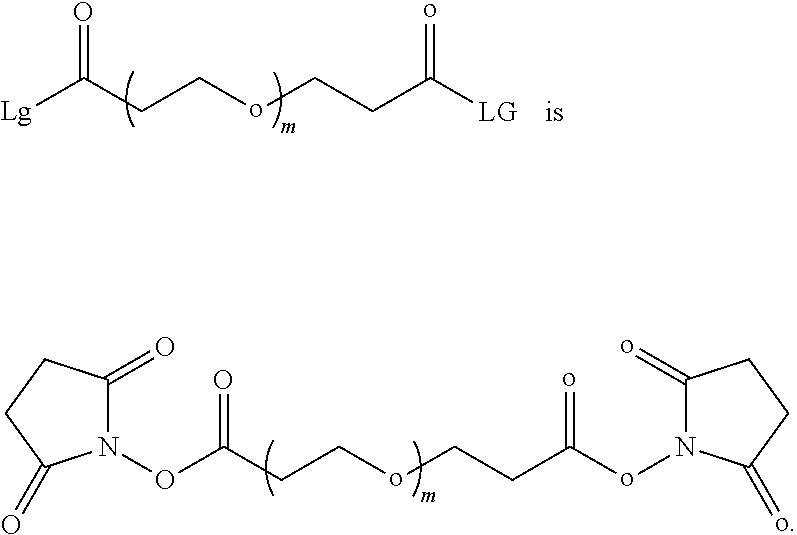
O(C(CCoCCC(oN1C(=o)CCC1=o)=o)=O)N1C(=O)CCC1=O.[Lg]C(CCoCCC([LG])=o)=O
